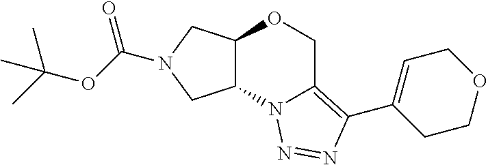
C12C(CN(C(OC(C)(C)C)=O)C1)OCC1=C(C3=CCOCC3)N=NN21
